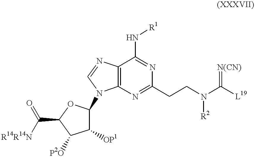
C12=C(N=C(CCN([R2])C([L19])=[N(CN)])N=C1N[R1])N(C1C([OP1])C([P2O])C(C(=O)[R14R14N])O1)C=N2
